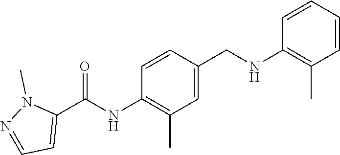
C1=CC(CNC2=C(C)C=CC=C2)=CC(C)=C1NC(C1=CC=NN1C)=O
